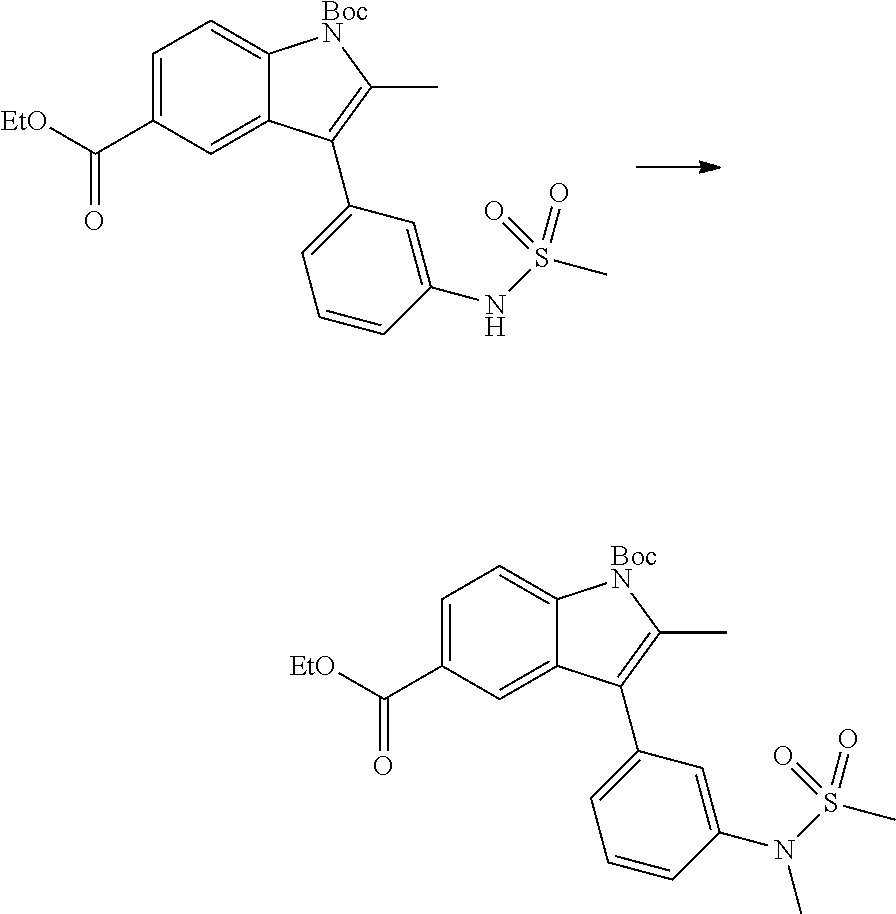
C(C1=CC=C2C(=C1)C(C1=CC=CC(NS(C)(=O)=O)=C1)=C(C)[BocN]2)(=O)[EtO].C(C1=CC=C2C(=C1)C(C1=CC=CC(N(S(C)(=O)=O)C)=C1)=C(C)[BocN]2)(=O)[EtO]
